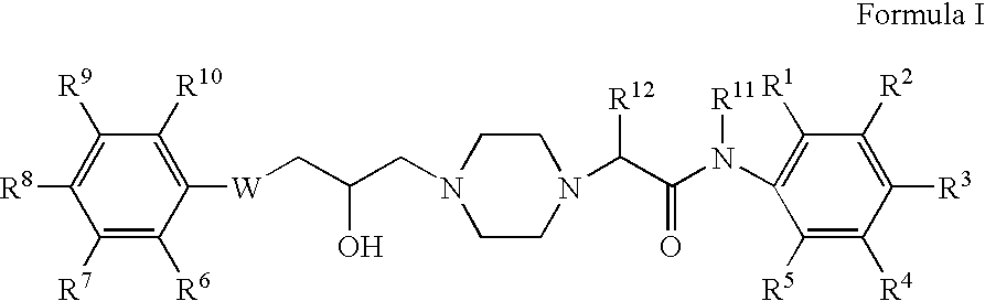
C1([R7])=C([R6])C([W]CC(CN2CCN(C(C(N(C3=C([R1])C([R2])=C([R3])C([R4])=C3[R5])[R11])=O)[R12])CC2)O)=C([R10])C([R9])=C1[R8]
